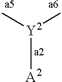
[Y2](C)(C)[A2]
